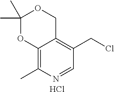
C1(C)(C)OC2=C(C)N=CC(CCl)=C2CO1.Cl
